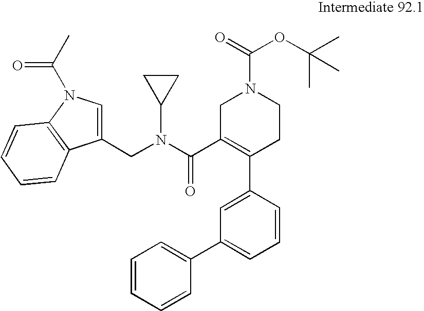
C1=CC(C2=C(C(=O)N(C3CC3)CC3=CN(C(C)=O)C4=C3C=CC=C4)CN(C(=O)OC(C)(C)C)CC2)=CC(C2=CC=CC=C2)=C1
